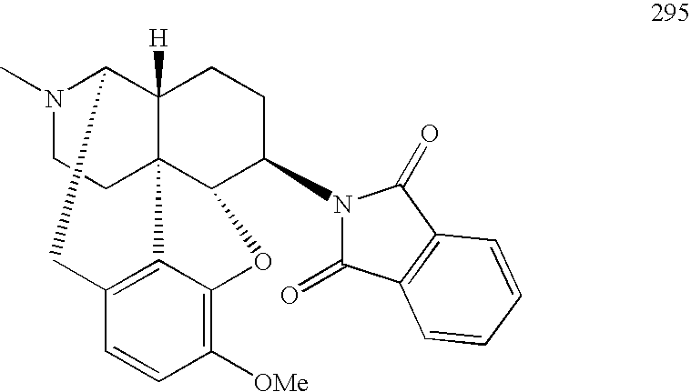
N1(C)CCC23C4([H])C1CC1=C2C(=C([OMe])C=C1)OC3C(N1C(=O)C2=C(C1=O)C=CC=C2)CC4
